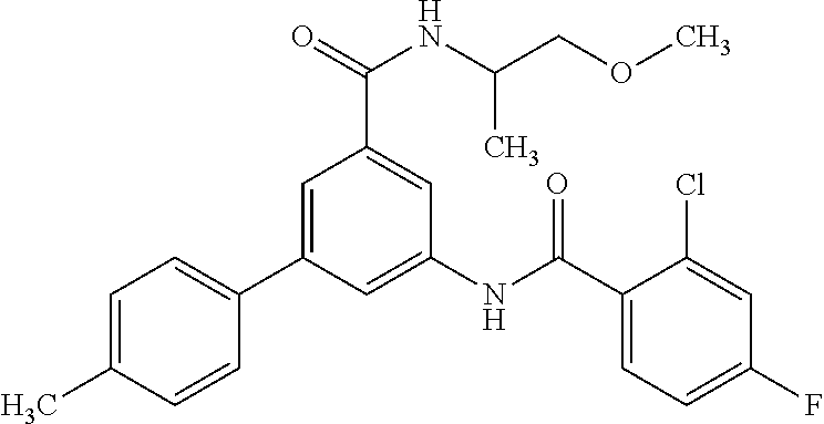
C1=C(C)C=CC(C2=CC(C(=O)NC(C)COC)=CC(NC(C3=CC=C(F)C=C3Cl)=O)=C2)=C1
